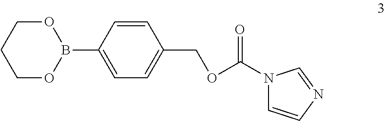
C1=CC(B2OCCCO2)=CC=C1COC(N1C=CN=C1)=O
